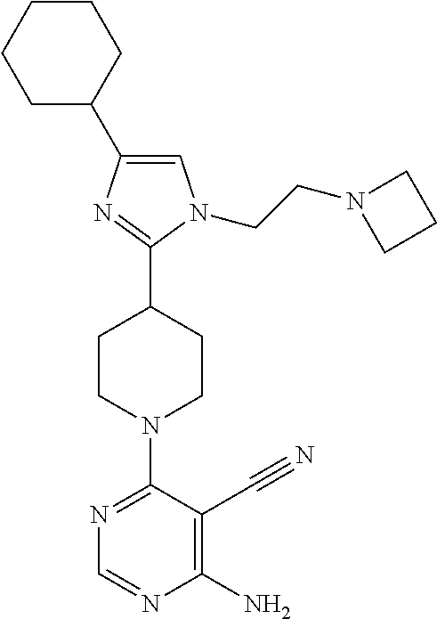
C1=C(C2CCCCC2)N=C(C2CCN(C3=NC=NC(N)=C3C#N)CC2)N1CCN1CCC1
